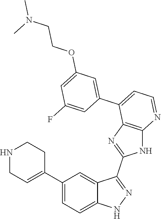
C1(C2=CC=C3C(=C2)C(C2=NC4=C(N2)N=CC=C4C2=CC(OCCN(C)C)=CC(F)=C2)=NN3)=CCNCC1
